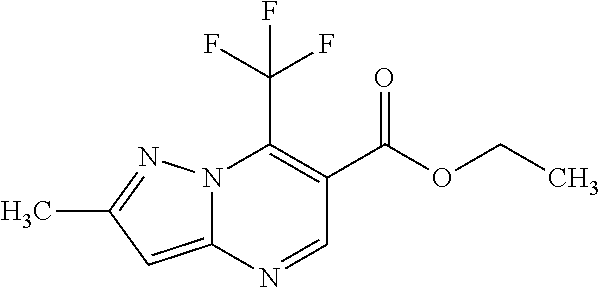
N12C(=CC(C)=N1)N=CC(C(OCC)=O)=C2C(F)(F)F
